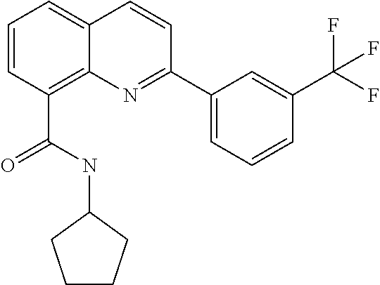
C(C1=C2C(=CC=C1)C=CC(C1=CC=CC(C(F)(F)F)=C1)=N2)(NC1CCCC1)=O
